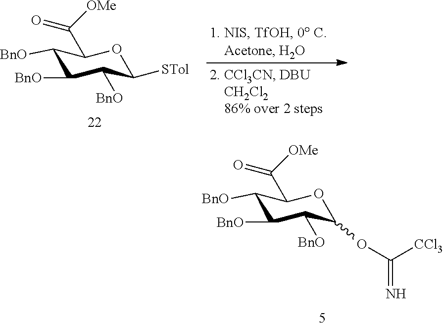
C1([BnO])C([BnO])C([BnO])C(OC(=N)[CCl3])OC1C([OMe])=O.C1([BnO])C([BnO])C([BnO])C([STol])OC1C([OMe])=O
